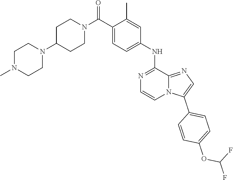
C1(C2=CC=C(OC(F)F)C=C2)=CN=C2C(NC3=CC=C(C(N4CCC(N5CCN(C)CC5)CC4)=O)C(C)=C3)=NC=CN12
